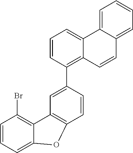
C12=C(Br)C=CC=C1OC1=C2C=C(C2=C3C(=CC=C2)C2=CC=CC=C2C=C3)C=C1
